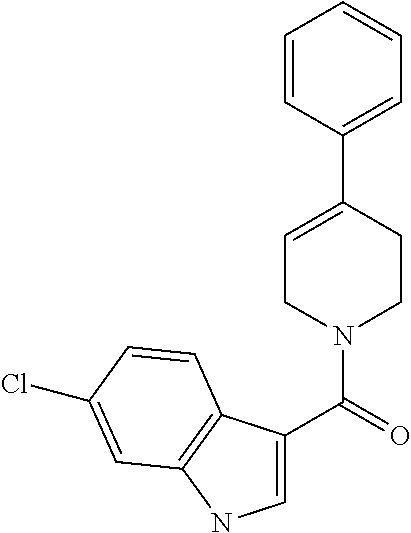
C1=C(C(=O)N2CCC(C3=CC=CC=C3)=CC2)C2=C(N1)C=C(Cl)C=C2
